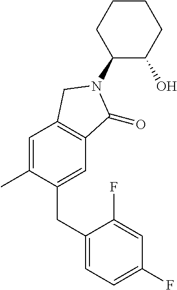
C1=C(C)C(CC2=CC=C(F)C=C2F)=CC2=C1CN(C1C(O)CCCC1)C2=O
